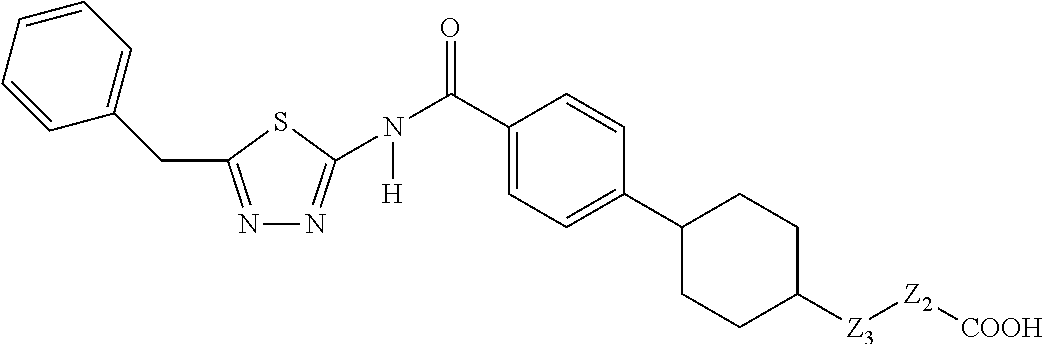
C1=CC=CC=C1CC1=NN=C(N(C(C2=CC=C(C3CCC([Z3][Z2][COOH])CC3)C=C2)=O)[H])S1
